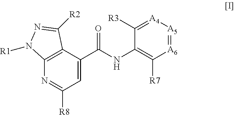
C12=C(C(C(NC3=C([R7])[A6]=[A5][A4]=C3[R3])=O)=CC([R8])=N1)C([R2])=NN2[R1]
